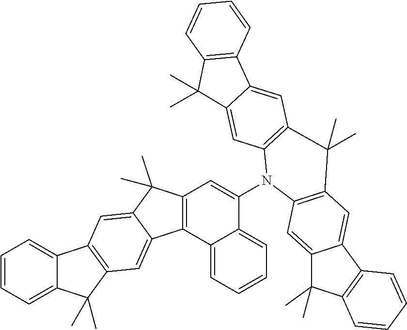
C12=CC=CC=C1C(C)(C)C1=C2C=C2C(C)(C)C3=C(C2=C1)C1=CC=CC=C1C(N1C2=C(C=C4C(=C2)C(C)(C)C2=C4C=CC=C2)C(C)(C)C2=C1C=C1C(C)(C)C4=C(C1=C2)C=CC=C4)=C3
